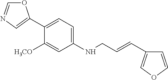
O1C=NC=C1C1=CC=C(NCC=CC2=COC=C2)C=C1[H3CO]
